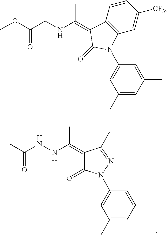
N(NC(=C1C(=O)N(C2=CC(C)=CC(C)=C2)N=C1C)C)C(=O)C.C(NC(=C1C2=C(C=C([CF3])C=C2)N(C2=CC(C)=CC(C)=C2)C1=O)C)C(=O)OC
